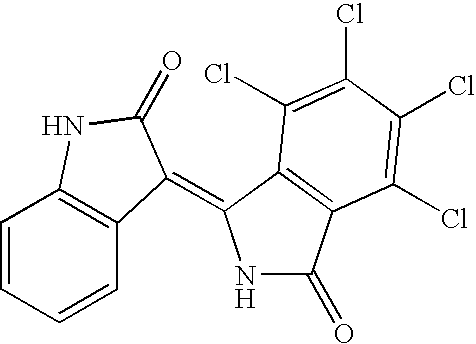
C1=CC=CC2=C1NC(=O)C2=C1NC(=O)C2=C1C(Cl)=C(Cl)C(Cl)=C2Cl
